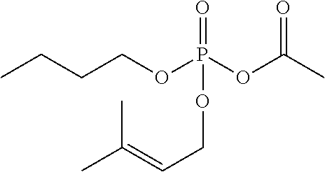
CCCCOP(OC(C)=O)(=O)OCC=C(C)C
